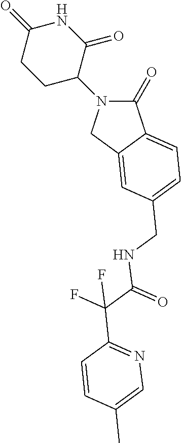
C1(=O)N(C2CCC(=O)NC2=O)CC2=CC(CNC(=O)C(F)(F)C3=NC=C(C)C=C3)=CC=C12
